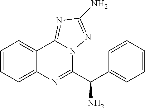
C1=CC=C2C(=C1)C1=NC(N)=NN1C(C(C1=CC=CC=C1)N)=N2
